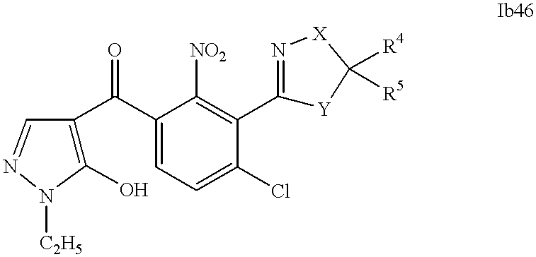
C1(O)=C(C(C2=CC=C(Cl)C(C3=N[X]C([R4])([R5])[Y]3)=C2[NO2])=O)C=NN1[C2H5]
